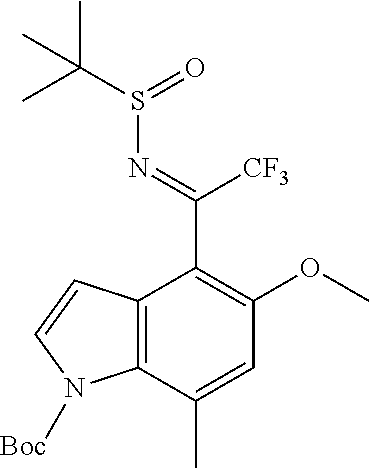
C12=C(C(C)=CC(OC)=C1C(=NS(C(C)(C)C)=O)[CF3])N([Boc])C=C2
